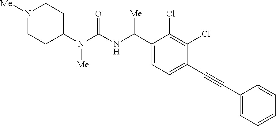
C1(N(C(NC(C2=CC=C(C#CC3=CC=CC=C3)C(Cl)=C2Cl)[Me])=O)[Me])CCN([Me])CC1
